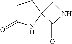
C1(=O)NCC12NC(=O)CC2
